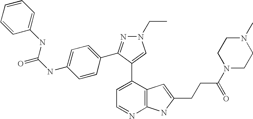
C1=C(C2=CN(CC)N=C2C2=CC=C(NC(=O)NC3=CC=CC=C3)C=C2)C2=C(N=C1)NC(CCC(N1CCN(C)CC1)=O)=C2
